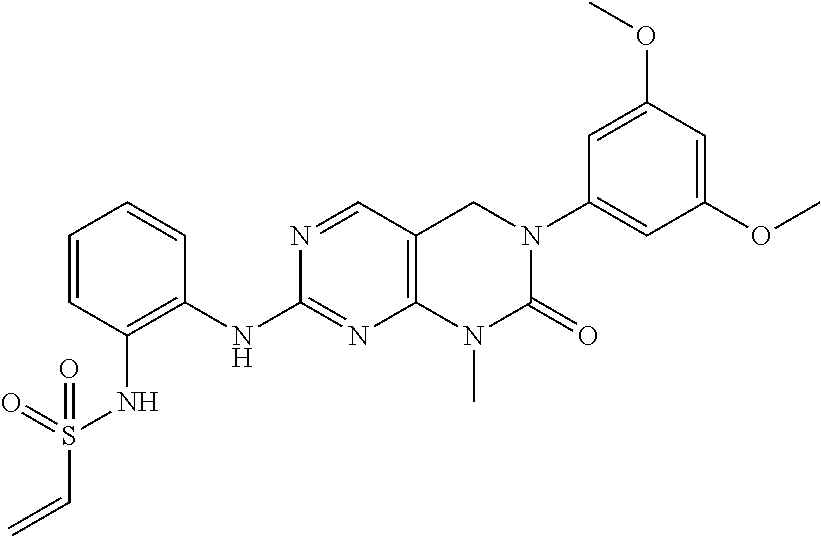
C1=CC=CC(NC2=NC3=C(C=N2)CN(C2=CC(OC)=CC(OC)=C2)C(=O)N3C)=C1NS(C=C)(=O)=O
